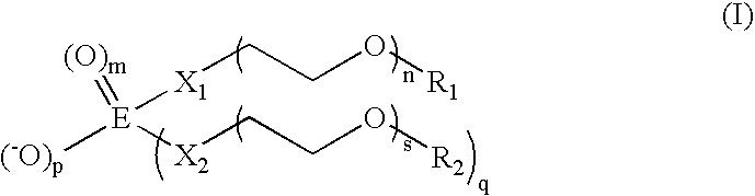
[E]([X1]CCO[R1])([X2]CCO[R2])(=[(O)m])[(-O)p]
